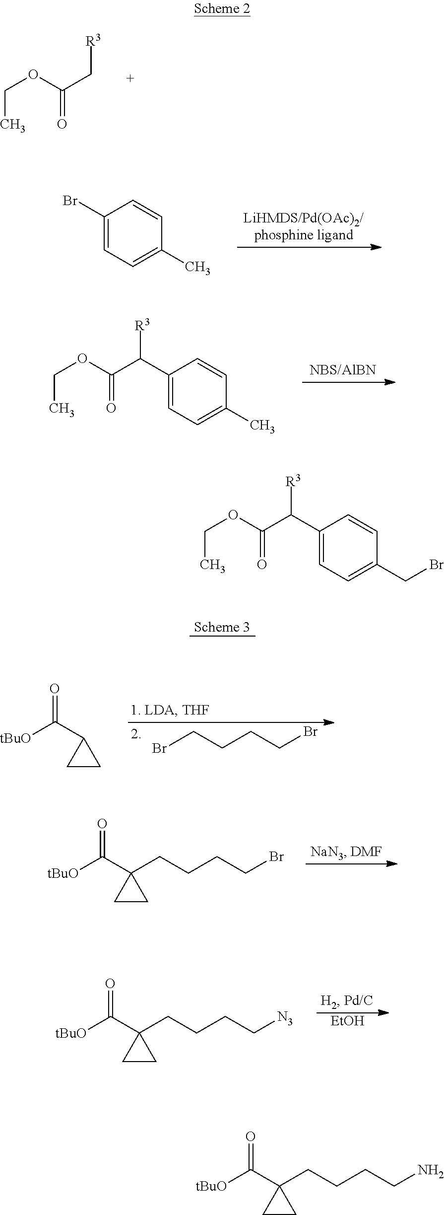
C(OC(C[R3])=O)C.C1(Br)=CC=C(C)C=C1.C1(C(C(OCC)=O)[R3])=CC=C(C)C=C1.[tBuO]C(C1CC1)=O.BrCCCCBr.[tBuO]C(C1(CCCCBr)CC1)=O.[tBuO]C(C1(CCCC[N3])CC1)=O.[EtOH].C1(C(C(OCC)=O)[R3])=CC=C(CBr)C=C1.[tBuO]C(C1(CCCCN)CC1)=O
